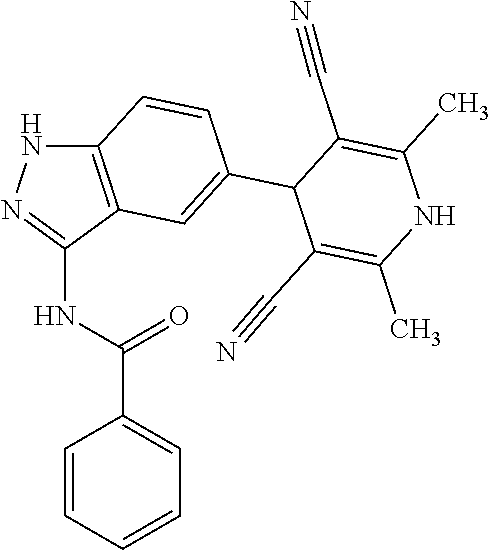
C12=C(C(NC(C3=CC=CC=C3)=O)=NN1)C=C(C1C(C#N)=C(C)NC(C)=C1C#N)C=C2
